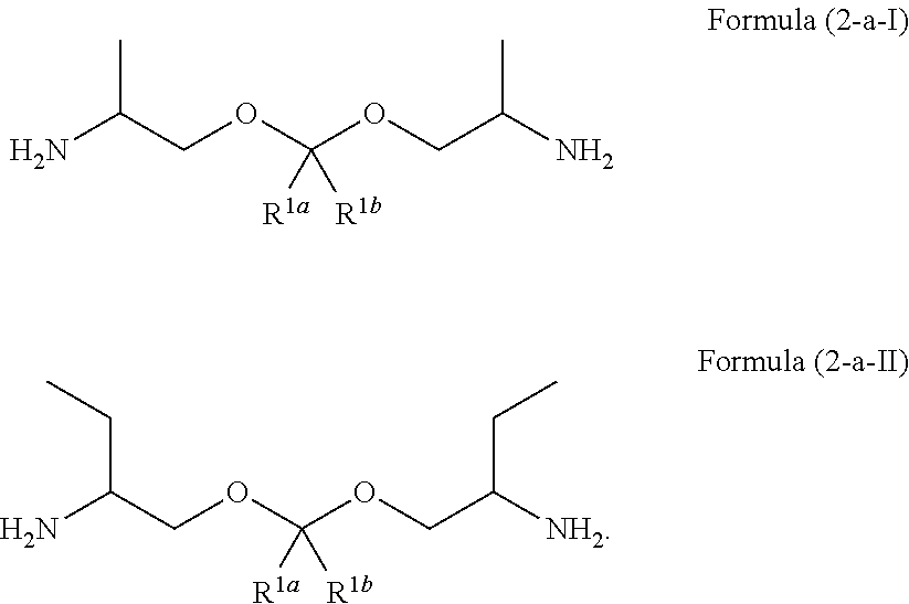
C(COC(OCC(N)C)([R1b])[R1a])(C)N.C(C(N)COC([R1a])(OCC(CC)[NH2])[R1b])C
